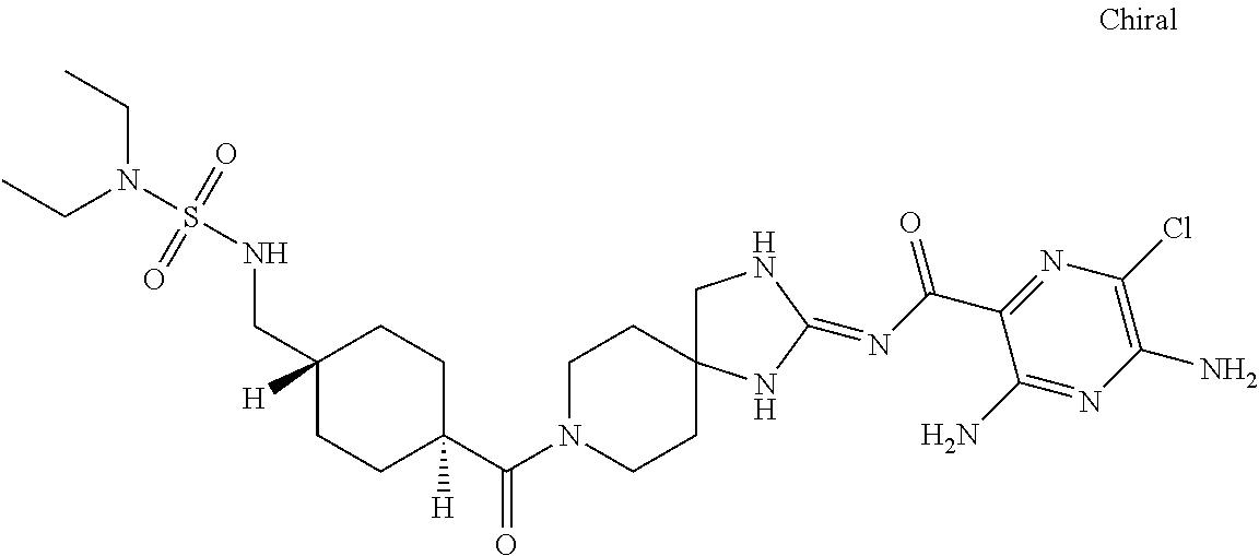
C1(CNS(N(CC)CC)(=O)=O)([H])CCC(C(=O)N2CCC3(CC2)CNC(=NC(=O)C2=NC(Cl)=C(N)N=C2N)N3)([H])CC1
